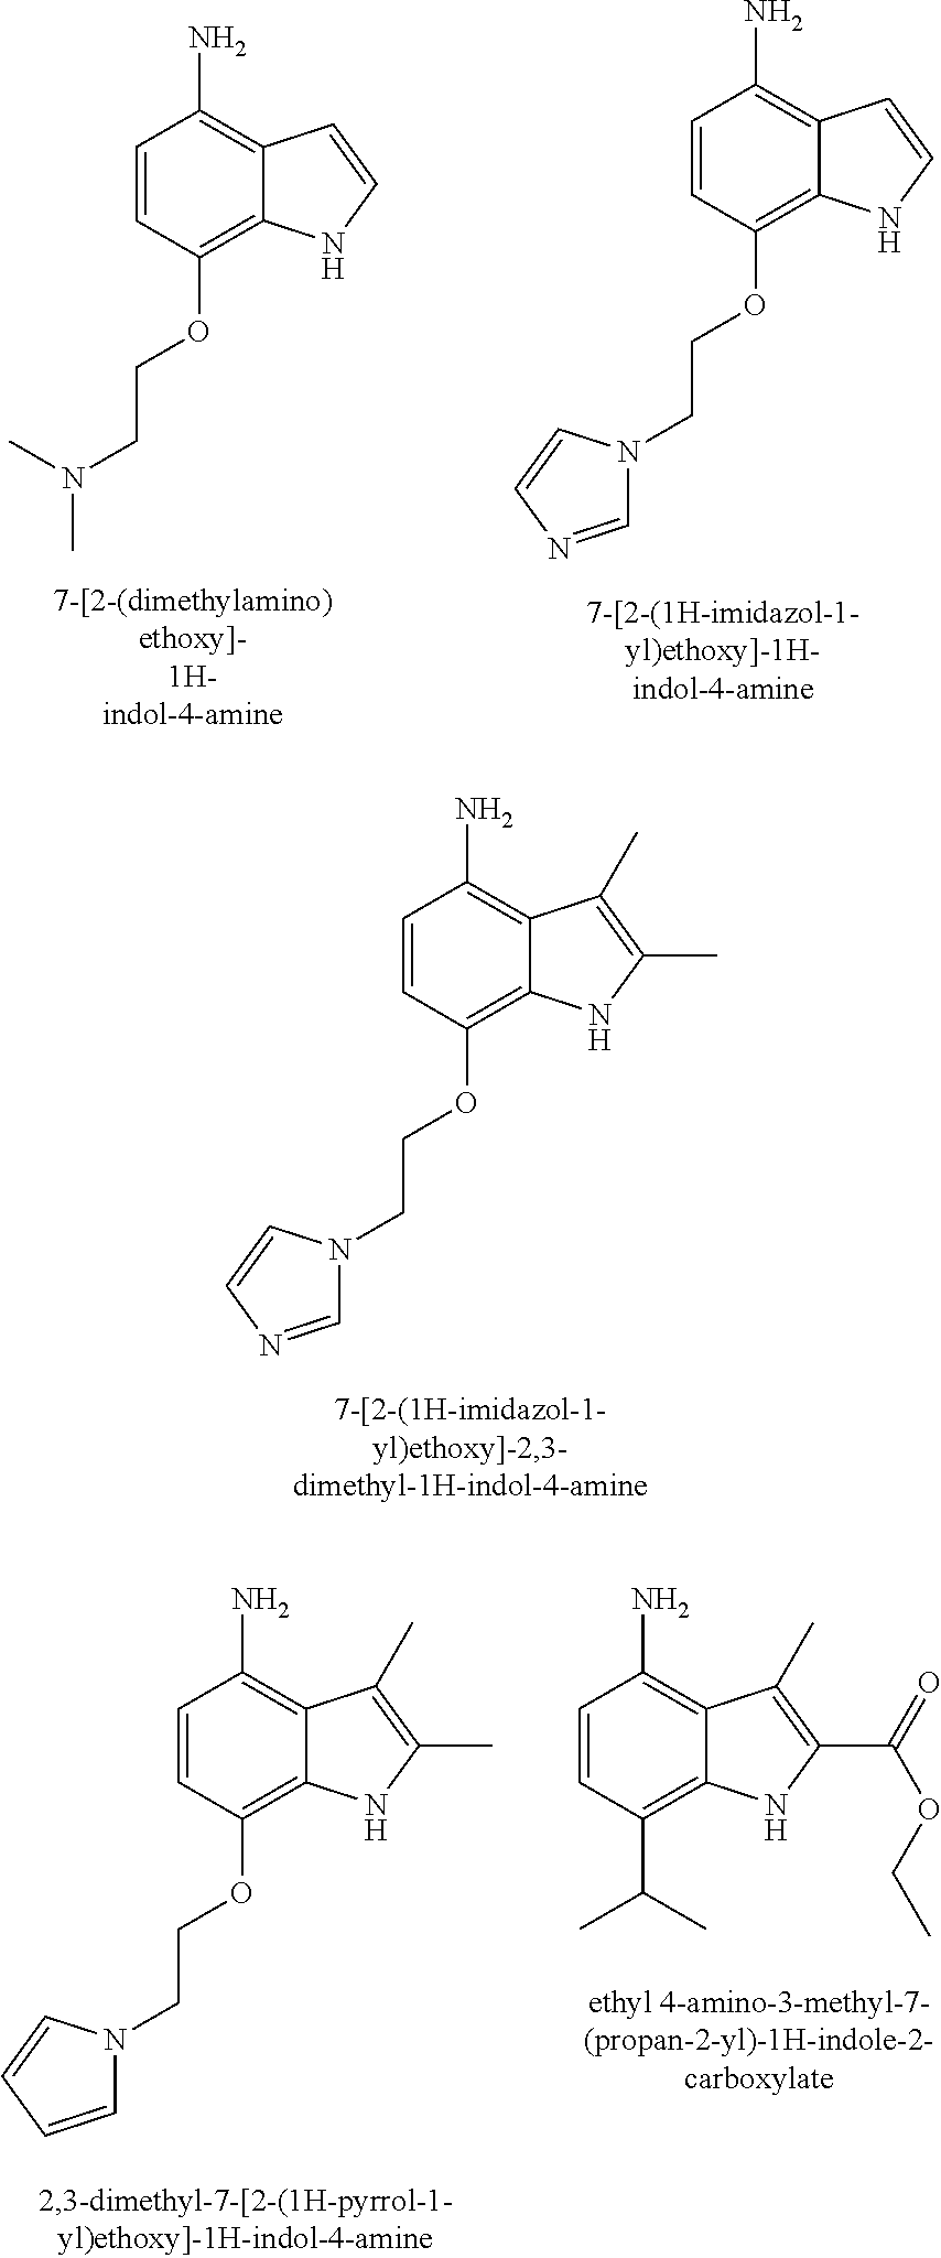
C1=CC(OCCN2C=NC=C2)=C2C(=C1N)C(C)=C(C)N2.C1=CC(OCCN(C)C)=C2C(=C1N)C=CN2.C1=CC(OCCN2C=NC=C2)=C2C(=C1N)C=CN2.C1=CC(OCCN2C=CC=C2)=C2C(=C1N)C(C)=C(C)N2.C1=CC(C(C)C)=C2C(=C1N)C(C)=C(C(=O)OCC)N2
